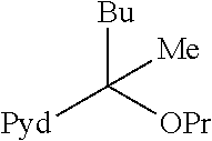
[Bu]C([OPr])([Pyd])[Me]
